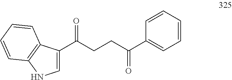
C1=C(C(CCC(C2=CC=CC=C2)=O)=O)C2=C(N1)C=CC=C2
